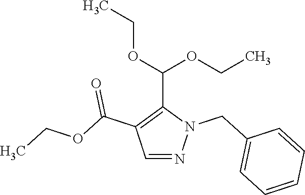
C1=NN(CC2=CC=CC=C2)C(C(OCC)OCC)=C1C(OCC)=O
